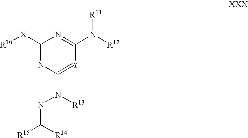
C1([X][R10])=NC(N([R13])N=C([R15])[R14])=[Y]C(N([R12])[R11])=N1
